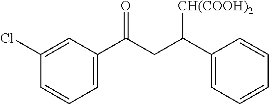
C1(Cl)=CC(C(CC(C2=CC=CC=C2)[CH(COOH)2])=O)=CC=C1
